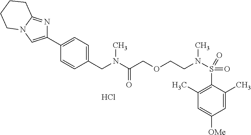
Cl.C1=C(C)C(S(=O)(N(CCOCC(N(CC2=CC=C(C3=CN4C(=N3)CCCC4)C=C2)C)=O)C)=O)=C(C)C=C1[OMe]
